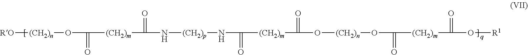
[RO][(CH2)n]OC([(CH2)m]C(N[(CH2)p]NC([(CH2)m]C(O[(CH2)n]OC([(CH2)m]C(O[R1])=O)=O)=O)=O)=O)=O
